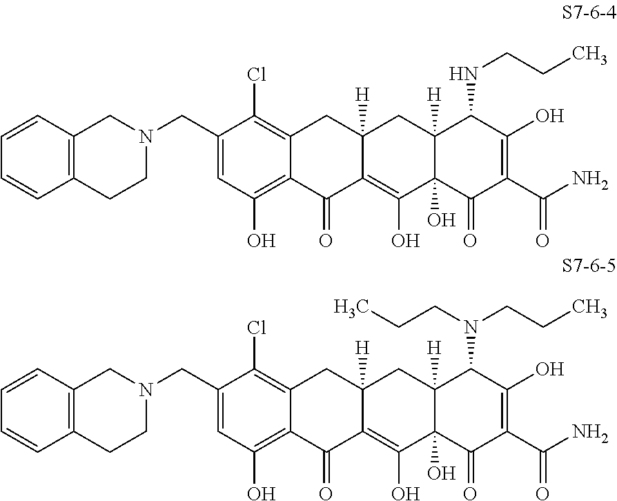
N1(CC2=CC(O)=C3C(=C2Cl)CC2([H])C(=C(O)C4(O)C([H])(C2)C(NCCC)C(O)=C(C(N)=O)C4=O)C3=O)CCC2=C(C1)C=CC=C2.N1(CC2=CC(O)=C3C(=C2Cl)CC2([H])C(=C(O)C4(O)C([H])(C2)C(N(CCC)CCC)C(O)=C(C(N)=O)C4=O)C3=O)CCC2=C(C1)C=CC=C2
